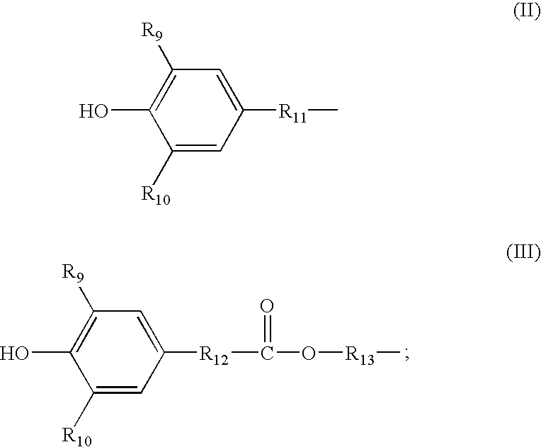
OC1=C([R9])C=C([R12]C(O[R13]C)=O)C=C1[R10].OC1=C([R9])C=C([R11]C)C=C1[R10]
